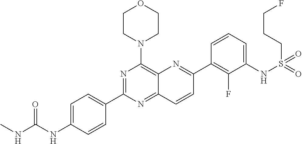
C1=C(NC(NC)=O)C=CC(C2=NC(N3CCOCC3)=C3C(=N2)C=CC(C2=C(F)C(NS(=O)(=O)CCCF)=CC=C2)=N3)=C1
